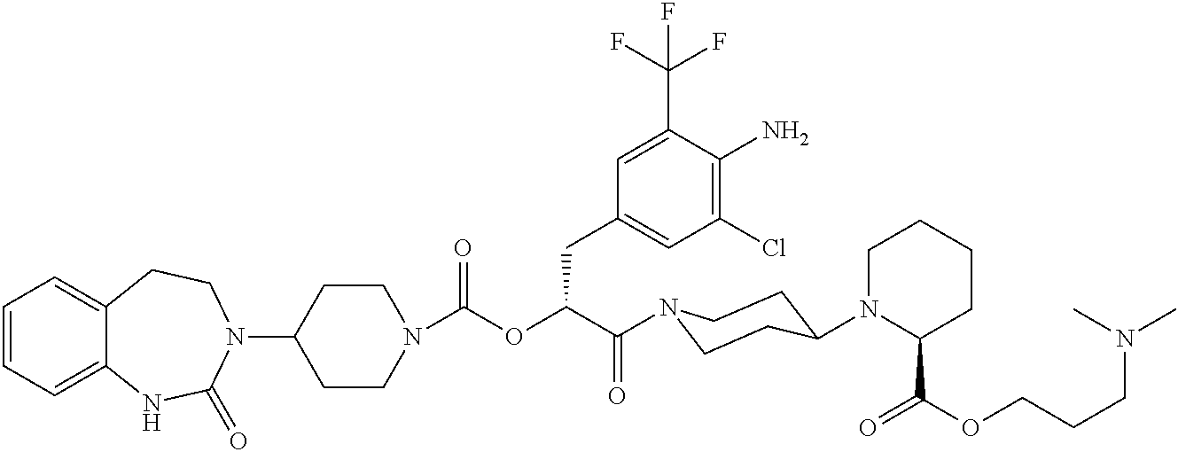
C1=CC=C2C(=C1)CCN(C1CCN(C(OC(C(=O)N3CCC(N4C(C(OCCCN(C)C)=O)CCCC4)CC3)CC3=CC(Cl)=C(N)C(C(F)(F)F)=C3)=O)CC1)C(=O)N2
